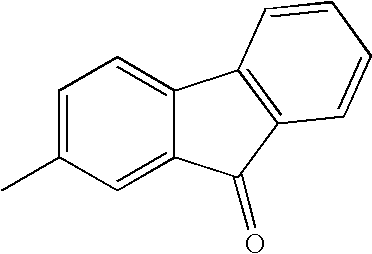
CC1=CC=C2C(=C1)C(=O)C1=C2C=CC=C1
